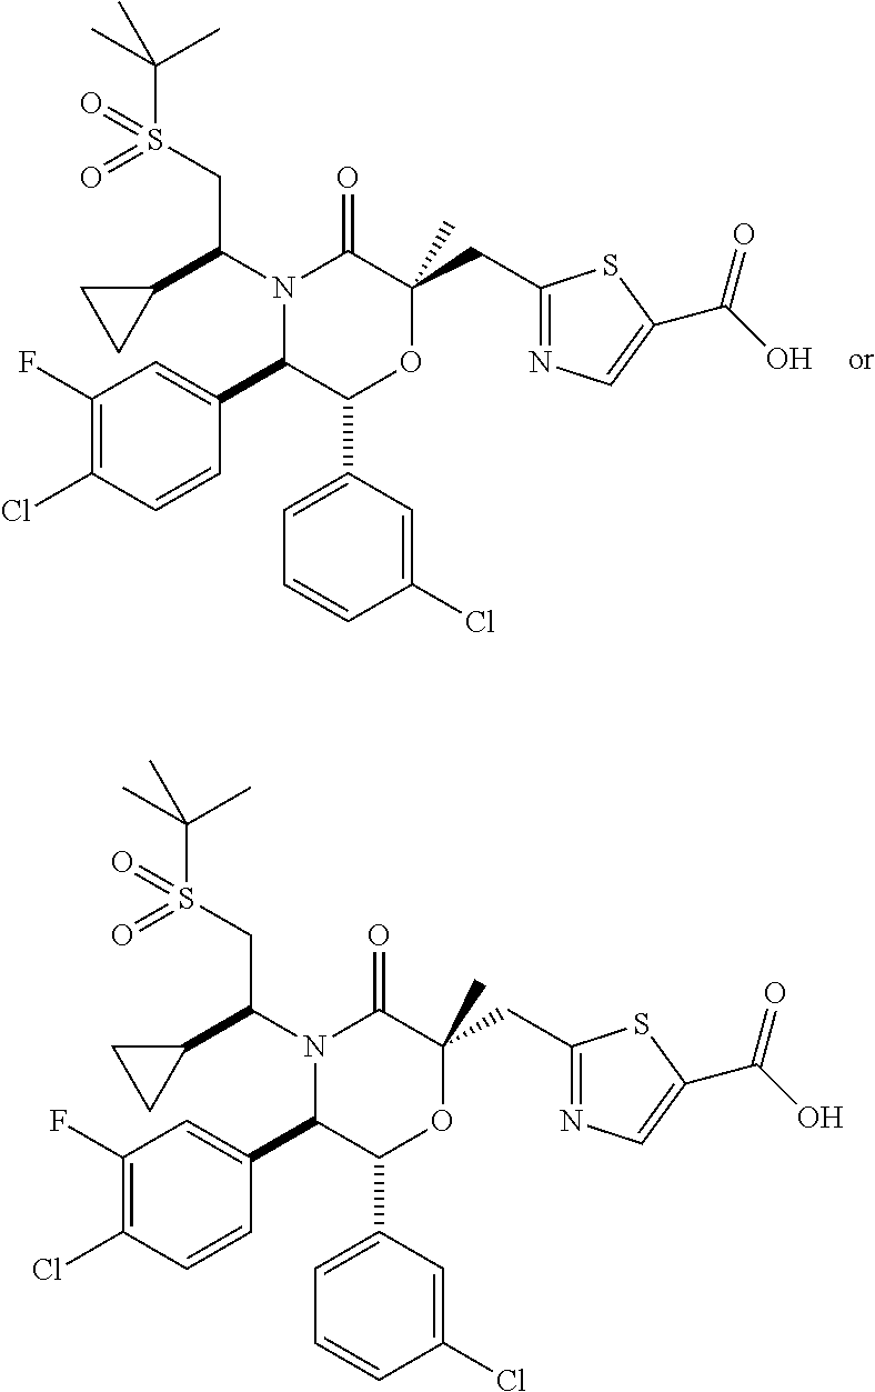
N1(C(C2CC2)CS(C(C)(C)C)(=O)=O)C(C2=CC(F)=C(Cl)C=C2)C(C2=CC=CC(Cl)=C2)OC(CC2=NC=C(C(O)=O)S2)(C)C1=O.N1(C(C2CC2)CS(C(C)(C)C)(=O)=O)C(C2=CC(F)=C(Cl)C=C2)C(C2=CC=CC(Cl)=C2)OC(CC2=NC=C(C(O)=O)S2)(C)C1=O
